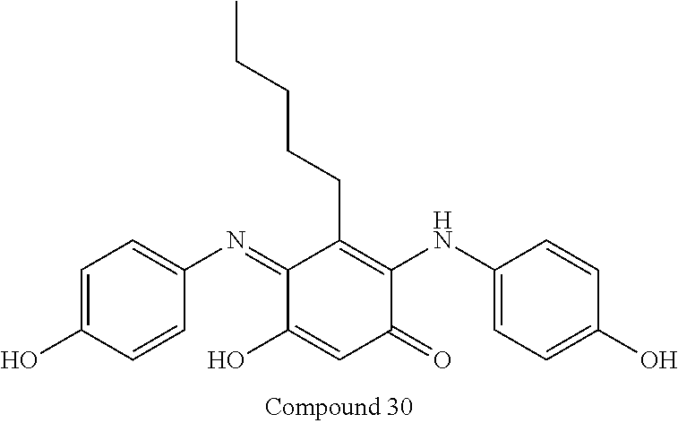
C1=C(O)C=CC(N=C2C(O)=CC(=O)C(NC3=CC=C(O)C=C3)=C2CCCCC)=C1
